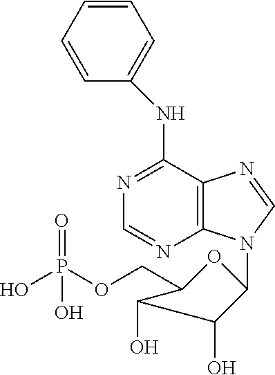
OP(OCC1C(O)C(O)C(N2C3=C(C(NC4=CC=CC=C4)=NC=N3)N=C2)O1)(=O)O
